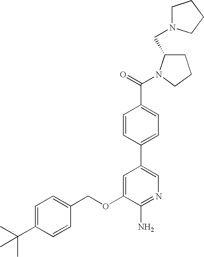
C1=C(C(C)(C)C)C=CC(COC2=CC(C3=CC=C(C(=O)N4C(CN5CCCC5)CCC4)C=C3)=CN=C2N)=C1
